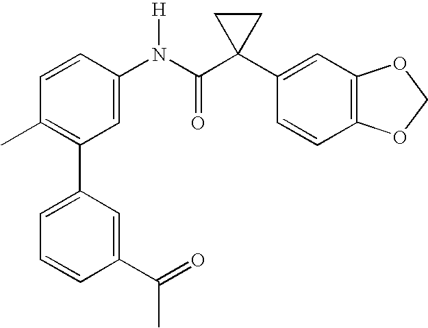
C1=CC(N(C(C2(C3=CC4=C(C=C3)OCO4)CC2)=O)[H])=CC(C2=CC=CC(C(=O)C)=C2)=C1C
